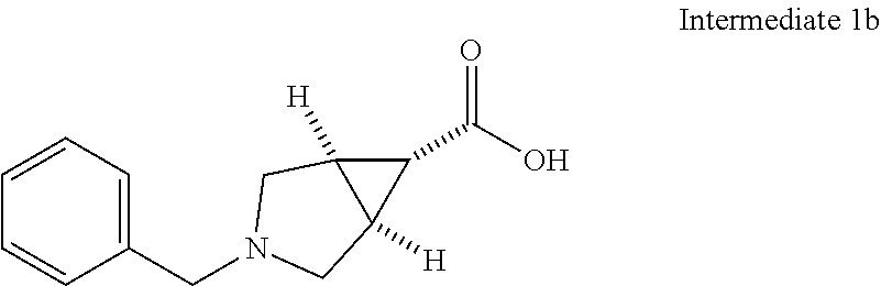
C1(CN2CC3([H])C([H])(C2)C3C(O)=O)=CC=CC=C1
